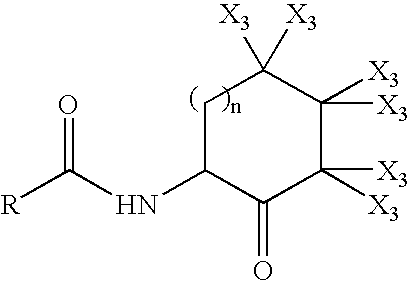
[R]C(NC1C(=O)C([X3])([X3])C([X3])([X3])C([X3])([X3])C1)=O
